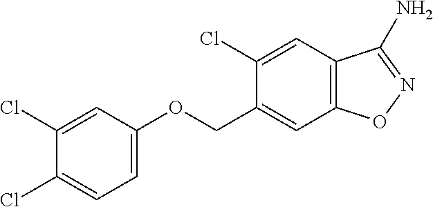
C1(Cl)=CC(OCC2=CC3=C(C=C2Cl)C(N)=NO3)=CC=C1Cl
